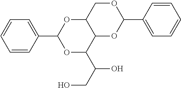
C12OC(C3=CC=CC=C3)OC(C(CO)O)C1OC(C1=CC=CC=C1)OC2
